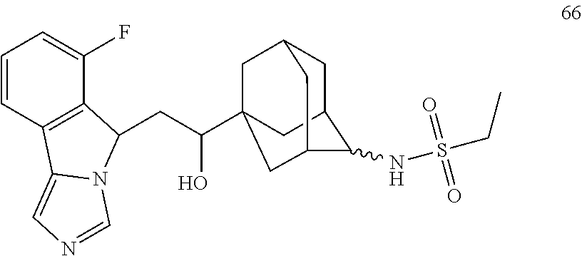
C(C(O)C12CC3CC(C(NS(CC)(=O)=O)C(C1)C3)C2)C1C2=C(C=CC=C2F)C2=CN=CN21
